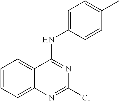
C1(Cl)=NC2=CC=CC=C2C(NC2=CC=C(C)C=C2)=N1
